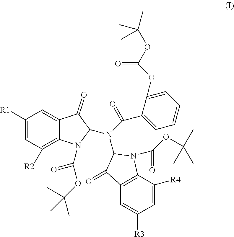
C1([R1])=CC([R2])=C2C(=C1)C(=O)C(N(C(C1=CC=CC=C1OC(OC(C)(C)C)=O)=O)C1N(C(OC(C)(C)C)=O)C3=C(C=C([R3])C=C3[R4])C1=O)N2C(=O)OC(C)(C)C
